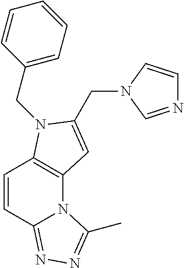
C1=CC2=NN=C(C)N2C2=C1N(CC1=CC=CC=C1)C(CN1C=CN=C1)=C2
